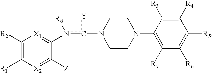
C1([R2])=C([R1])[X2]=C([Z])C(n(c(N2CCN(C3=C([R7])C([R6])=C([R5])C([R4])=C3[R3])CC2)[Y])[R8])=[X1]1
